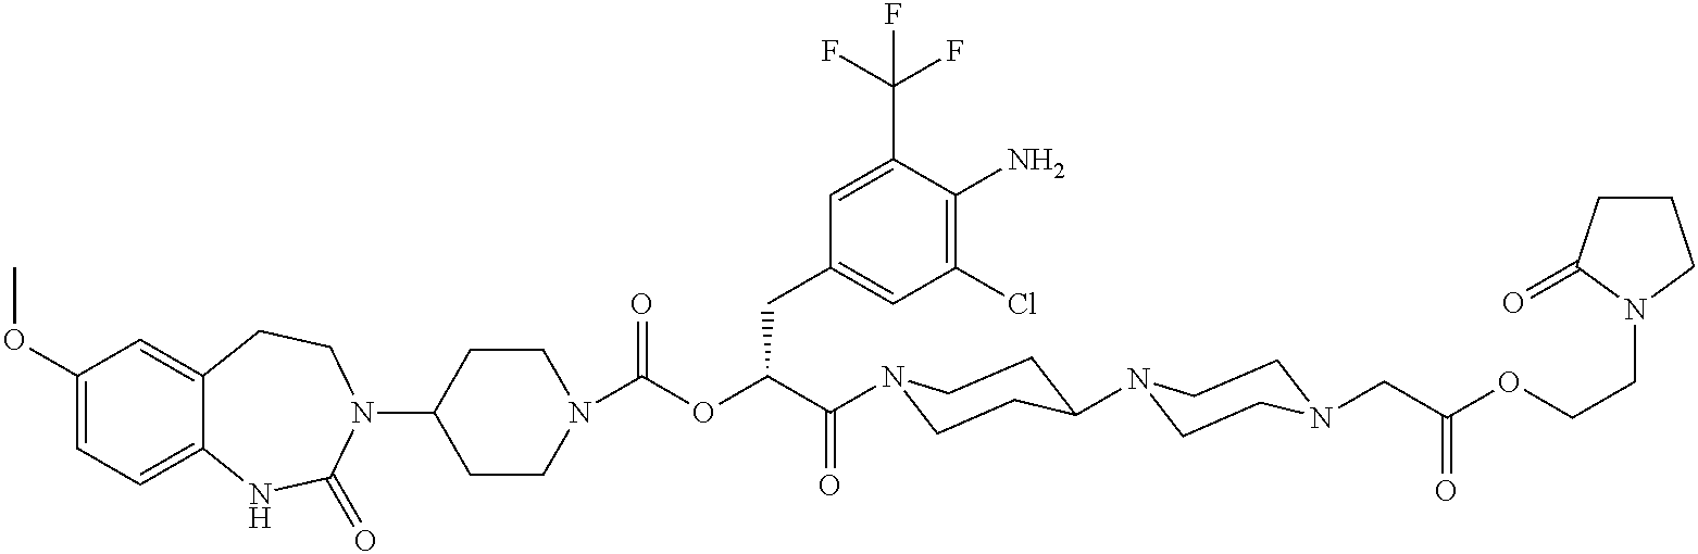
C1(OC)=CC=C2C(=C1)CCN(C1CCN(C(OC(C(=O)N3CCC(N4CCN(CC(OCCN5CCCC5=O)=O)CC4)CC3)CC3=CC(Cl)=C(N)C(C(F)(F)F)=C3)=O)CC1)C(=O)N2
